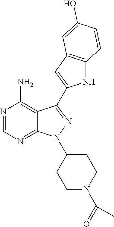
N1=CN=C2C(=C1N)C(C1=CC3=C(N1)C=CC(O)=C3)=NN2C1CCN(C(=O)C)CC1
